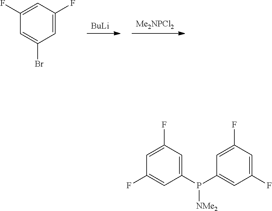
[Me2NPCl2].[BuLi].C1=C(Br)C=C(F)C=C1F.C1=C(F)C=C(P(C2=CC(F)=CC(F)=C2)[NMe2])C=C1F
